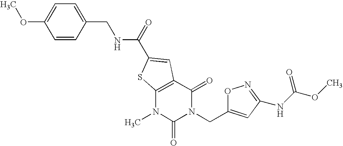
C1=C(OC)C=CC(CNC(=O)C2=CC3=C(N(C)C(=O)N(CC4=CC(NC(OC)=O)=NO4)C3=O)S2)=C1
